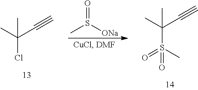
CC(C#C)(Cl)C.CS([ONa])=O.CC(C#C)(S(C)(=O)=O)C
